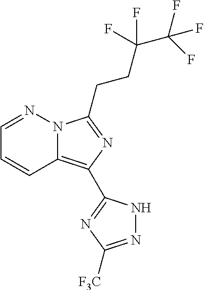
C1=NN2C(=C(C3=NC([F3C])=NN3)N=C2CCC(C(F)(F)F)(F)F)C=C1
